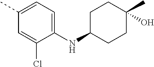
N(C1CCC(O)(C)CC1)C1=CC=C(C)C=C1Cl
